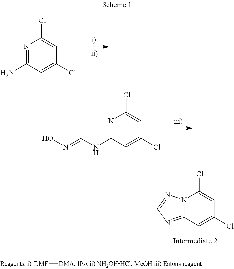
N12C(=NC=N1)C=C(Cl)C=C2Cl.N1=C(N)C=C(Cl)C=C1Cl.N1=C(NC=NO)C=C(Cl)C=C1Cl.[DMF][DMA]
